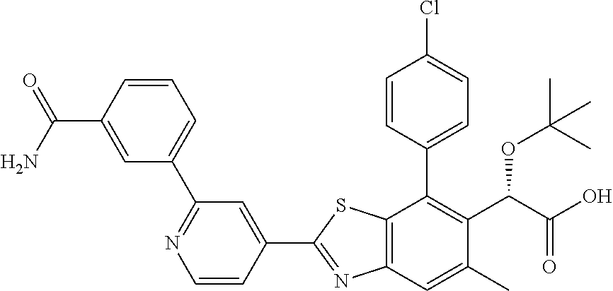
C1(C2=NC3=C(S2)C(C2=CC=C(Cl)C=C2)=C(C(C(O)=O)OC(C)(C)C)C(C)=C3)=CC(C2=CC=CC(C(=O)N)=C2)=NC=C1
